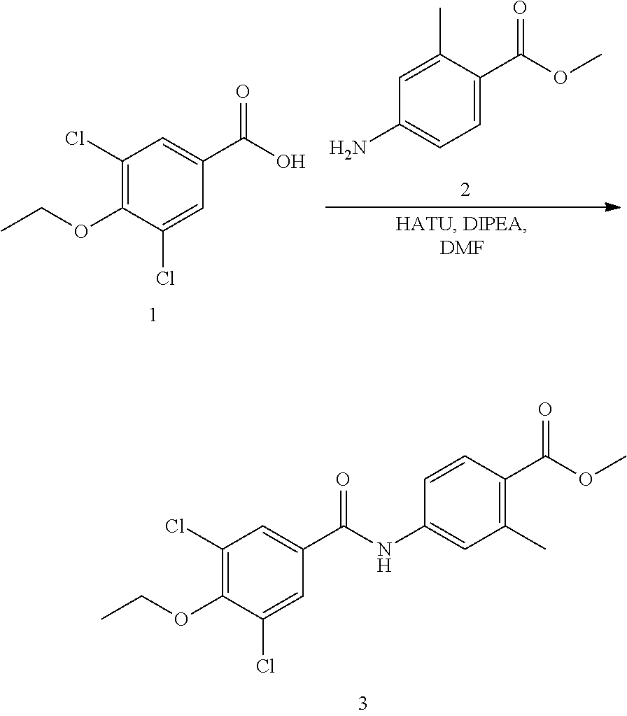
C1(Cl)=C(OCC)C(Cl)=CC(C(NC2=CC(C)=C(C(OC)=O)C=C2)=O)=C1.C1(Cl)=C(OCC)C(Cl)=CC(C(O)=O)=C1.C1(N)=CC=C(C(OC)=O)C(C)=C1
